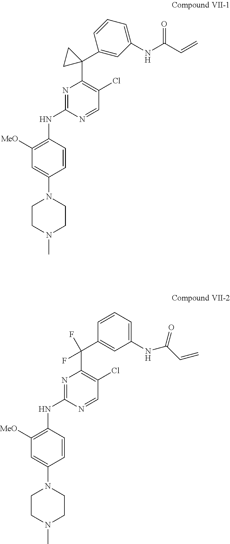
C1([MeO])=C(NC2=NC(C3(C4=CC(NC(C=C)=O)=CC=C4)CC3)=C(Cl)C=N2)C=CC(N2CCN(C)CC2)=C1.C1([MeO])=C(NC2=NC(C(C3=CC(NC(=O)C=C)=CC=C3)(F)F)=C(Cl)C=N2)C=CC(N2CCN(C)CC2)=C1
